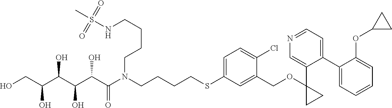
OCC(C(C(C(C(N(CCCCSC1=CC=C(Cl)C(COC2(C3=CN=CC=C3C3=CC=CC=C3OC3CC3)CC2)=C1)CCCCNS(C)(=O)=O)=O)O)O)O)O
